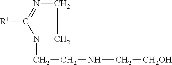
N1(CCNC[CH2OH])CCN=C1[R1]
